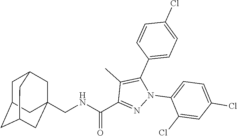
C([HN]C(C1=NN(C2=CC=C(Cl)C=C2Cl)C(C2=CC=C(Cl)C=C2)=C1C)=O)C12CC3CC(CC(C1)C3)C2
